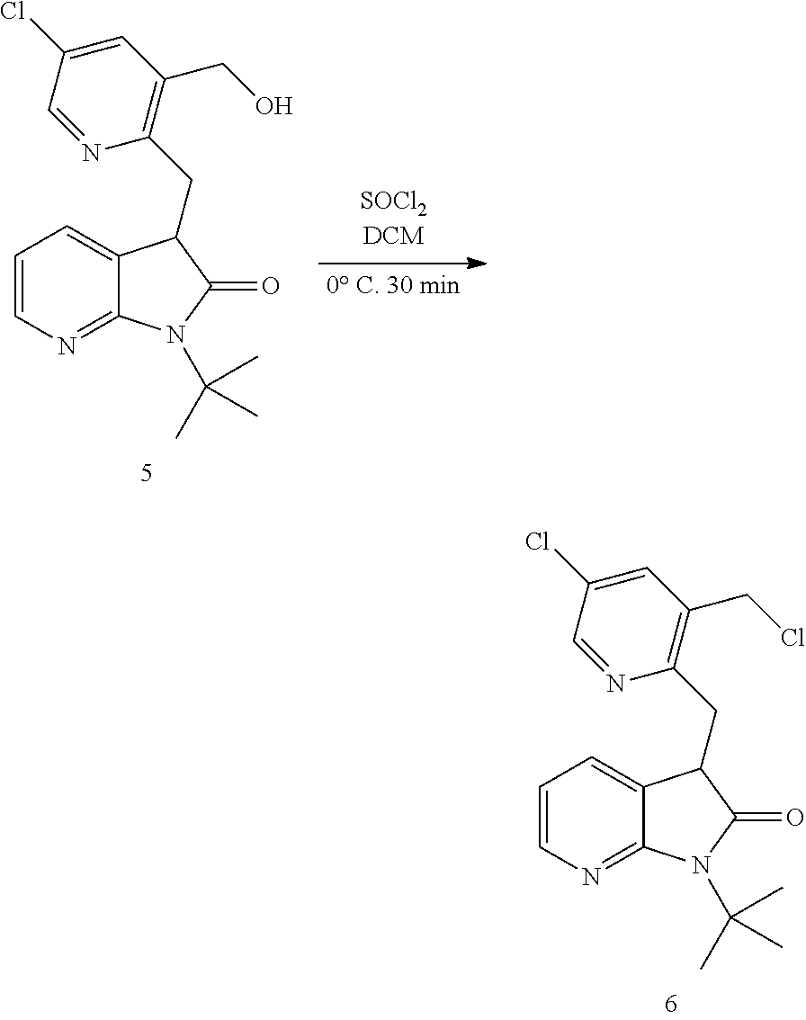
C1=C(Cl)C=NC(CC2C3=CC=CN=C3N(C(C)(C)C)C2=O)=C1CO.C1=C(Cl)C=NC(CC2C3=CC=CN=C3N(C(C)(C)C)C2=O)=C1CCl
